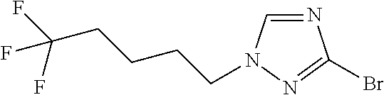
N1=CN(CCCCC(F)(F)F)N=C1Br
